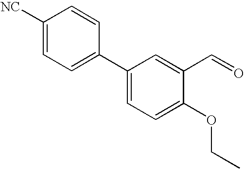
C1([NC])=CC=C(C2=CC=C(OCC)C(C=O)=C2)C=C1
